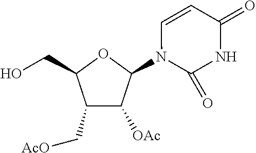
C1(C[AcO])C([OAc])C(N2C(=O)NC(=O)C=C2)OC1CO
